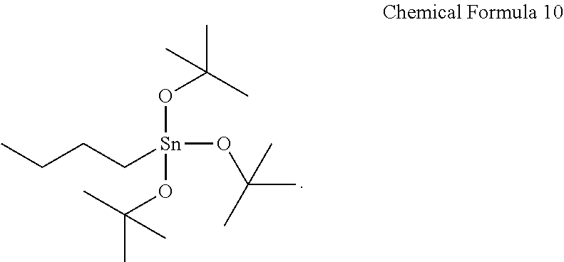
CCCC[Sn](OC(C)(C)C)(OC(C)(C)C)OC(C)(C)C
